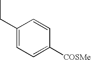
C1(CC)=CC=C([COSMe])C=C1
